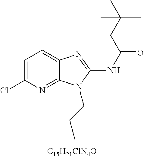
[C15H21ClN4O].C1=C(Cl)N=C2C(=C1)N=C(NC(=O)CC(C)(C)C)N2CCC
